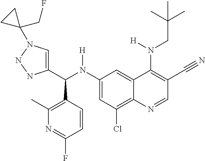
C1(N(C(C2=CN(C3(CF)CC3)NN2)C2=C(C)N=C(F)C=C2)[H])=CC(Cl)=C2C(=C1)C(N(CC(C)(C)C)[H])=C(C#N)C=N2
